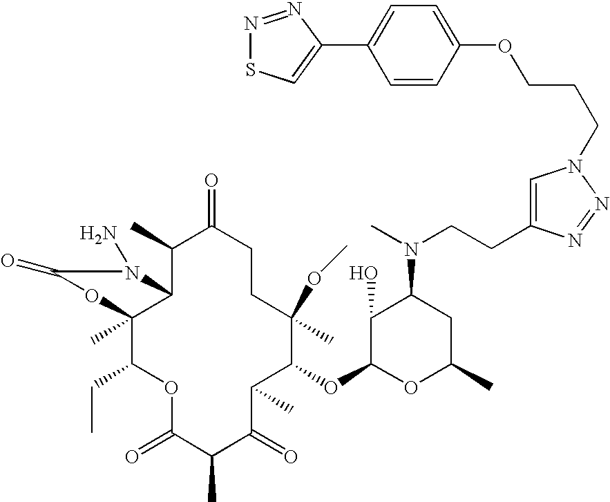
C1(C)C2C(C)(C(CC)OC(=O)C(C)C(=O)C(C)C(OC3OC(C)CC(N(C)CCC4=CN(CCCOC5=CC=C(C6=CSN=N6)C=C5)N=N4)C3O)C(OC)(C)CCC1=O)OC(=O)N2N
